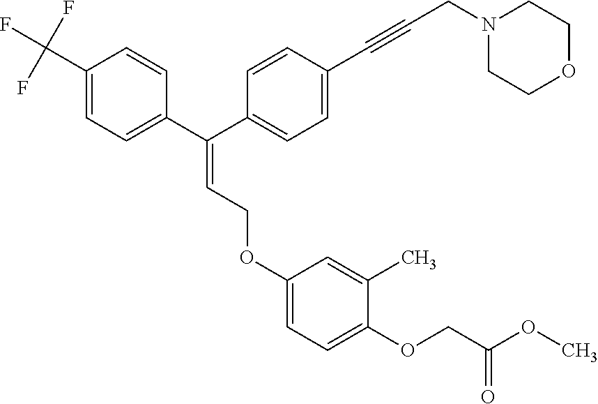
C1=C(C(F)(F)F)C=CC(C(C2=CC=C(C#CCN3CCOCC3)C=C2)=CCOC2=CC=C(OCC(OC)=O)C(C)=C2)=C1
